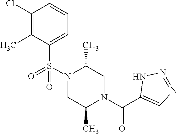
C1(Cl)=C(C)C(S(N2C(C)CN(C(C3=CN=NN3)=O)C(C)C2)(=O)=O)=CC=C1
